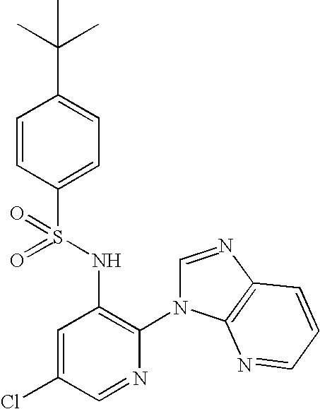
C1=CC(S(NC2=C(N3C=NC4=C3N=CC=C4)N=CC(Cl)=C2)(=O)=O)=CC=C1C(C)(C)C
